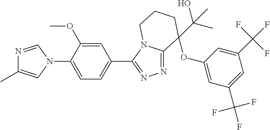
N1=CN(C2=CC=C(C3=NN=C4N3CCCC4(OC3=CC(C(F)(F)F)=CC(C(F)(F)F)=C3)C(C)(O)C)C=C2OC)C=C1C
